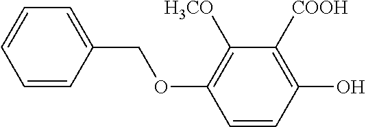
C1=CC(COC2=C([H3CO])C([COOH])=C(O)C=C2)=CC=C1
